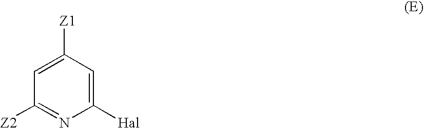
C1([Hal])=CC([Z1])=CC([Z2])=N1
